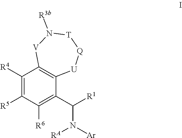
C1([R4])=C([R5])C([R6])=C(C([R1])N([Ar])[RA])C2=C1[V]N([R3b])[T][Q][U]2
